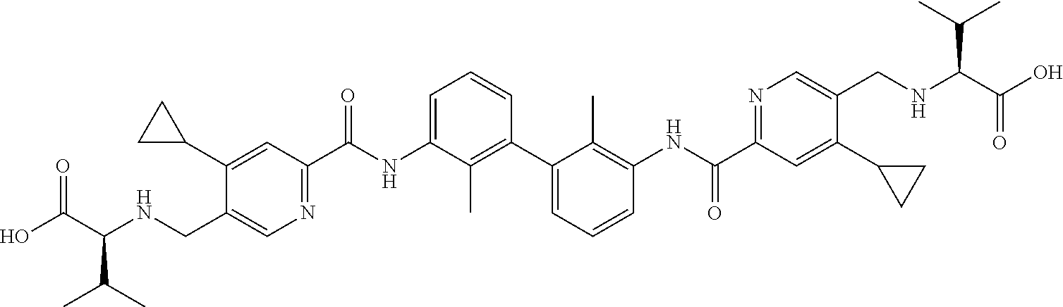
C1(C2CC2)=CC(C(NC2=CC=CC(C3=CC=CC(NC(C4=NC=C(CNC(C(O)=O)C(C)C)C(C5CC5)=C4)=O)=C3C)=C2C)=O)=NC=C1CNC(C(O)=O)C(C)C
